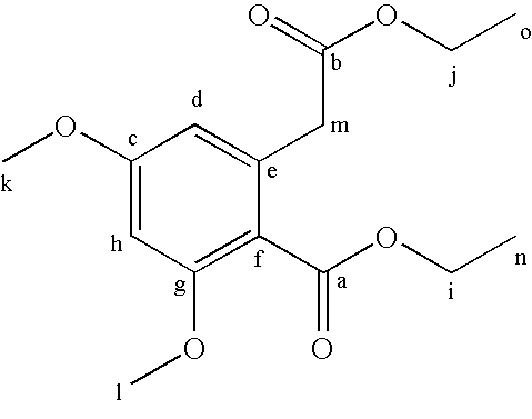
C1(OC)=CC(OC)=C(C(OCC)=O)C(CC(OCC)=O)=C1
